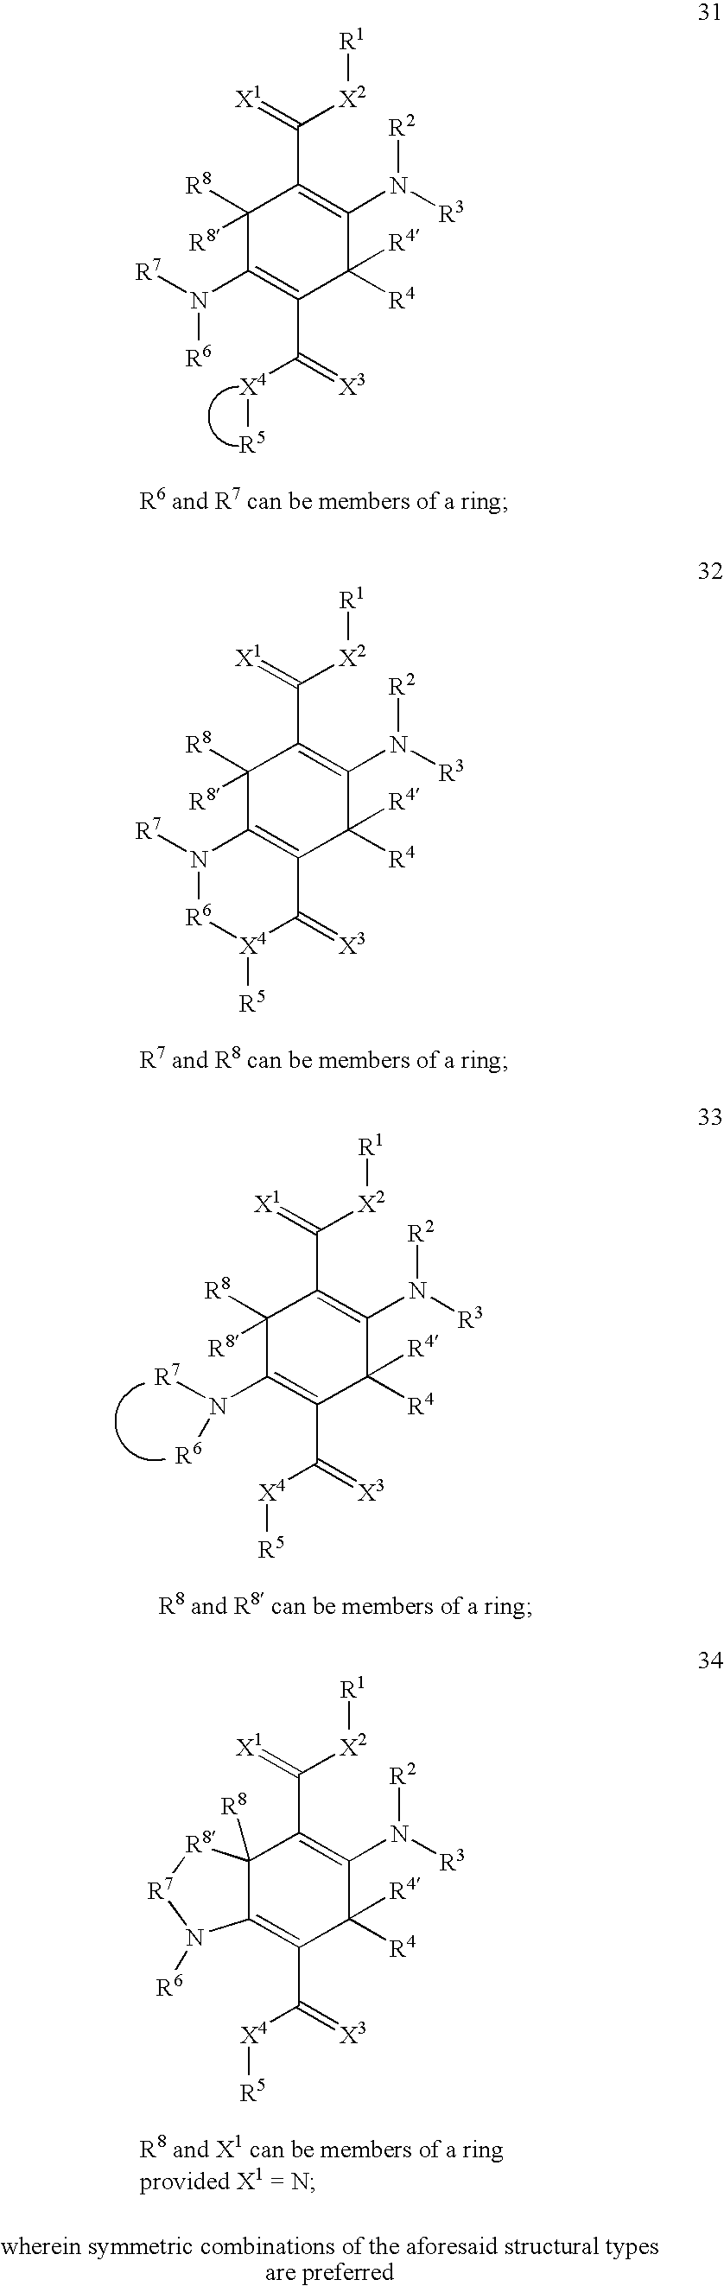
C1([R8])([R8])C(N([R6])[R7])=C(C([X4][R5])=[X3])C([R4])([R4])C(N([R2])[R3])=C1C([X2][R1])=[X1].C1([R8])([R8])C2=C(C([R4])([R4])C(N([R2])[R3])=C1C([X2][R1])=[X1])C(=[X3])[X4]([R5])[R6]N2[R7].C1([R8])([R8])C(N([R7])[R6])=C(C([X4][R5])=[X3])C([R4])([R4])C(N([R2])[R3])=C1C([X2][R1])=[X1].C12([R8])C(=C(C([X4][R5])=[X3])C([R4])([R4])C(N([R2])[R3])=C1C([X2][R1])=[X1])N([R6])[R7][R8]2
